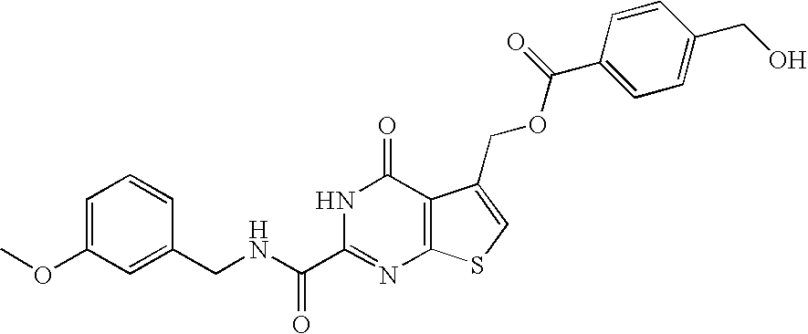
C1(CNC(C2=NC3=C(C(=O)N2)C(COC(C2=CC=C(CO)C=C2)=O)=CS3)=O)=CC(OC)=CC=C1
